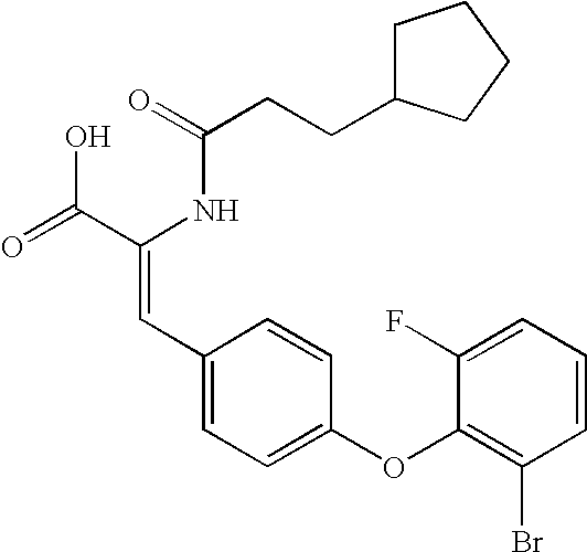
C(=O)(NC(C(=O)O)=CC1=CC=C(OC2=C(Br)C=CC=C2F)C=C1)CCC1CCCC1
